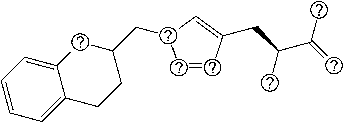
C1=CC(CC(C(=C)C)C)=CC1CC1CC2=CC=CC=C2CC1
